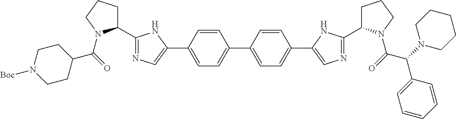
C1(C(=O)N2C(C3=NC=C(C4=CC=C(C5=CC=C(C6=CN=C(C7CCCN7C(=O)C(N7CCCCC7)C7=CC=CC=C7)N6)C=C5)C=C4)N3)CCC2)CCN([Boc])CC1
